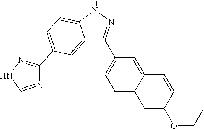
C12=CC(C3=NNC=N3)=CC=C1NN=C2C1=CC=C2C(=C1)C=CC(OCC)=C2
